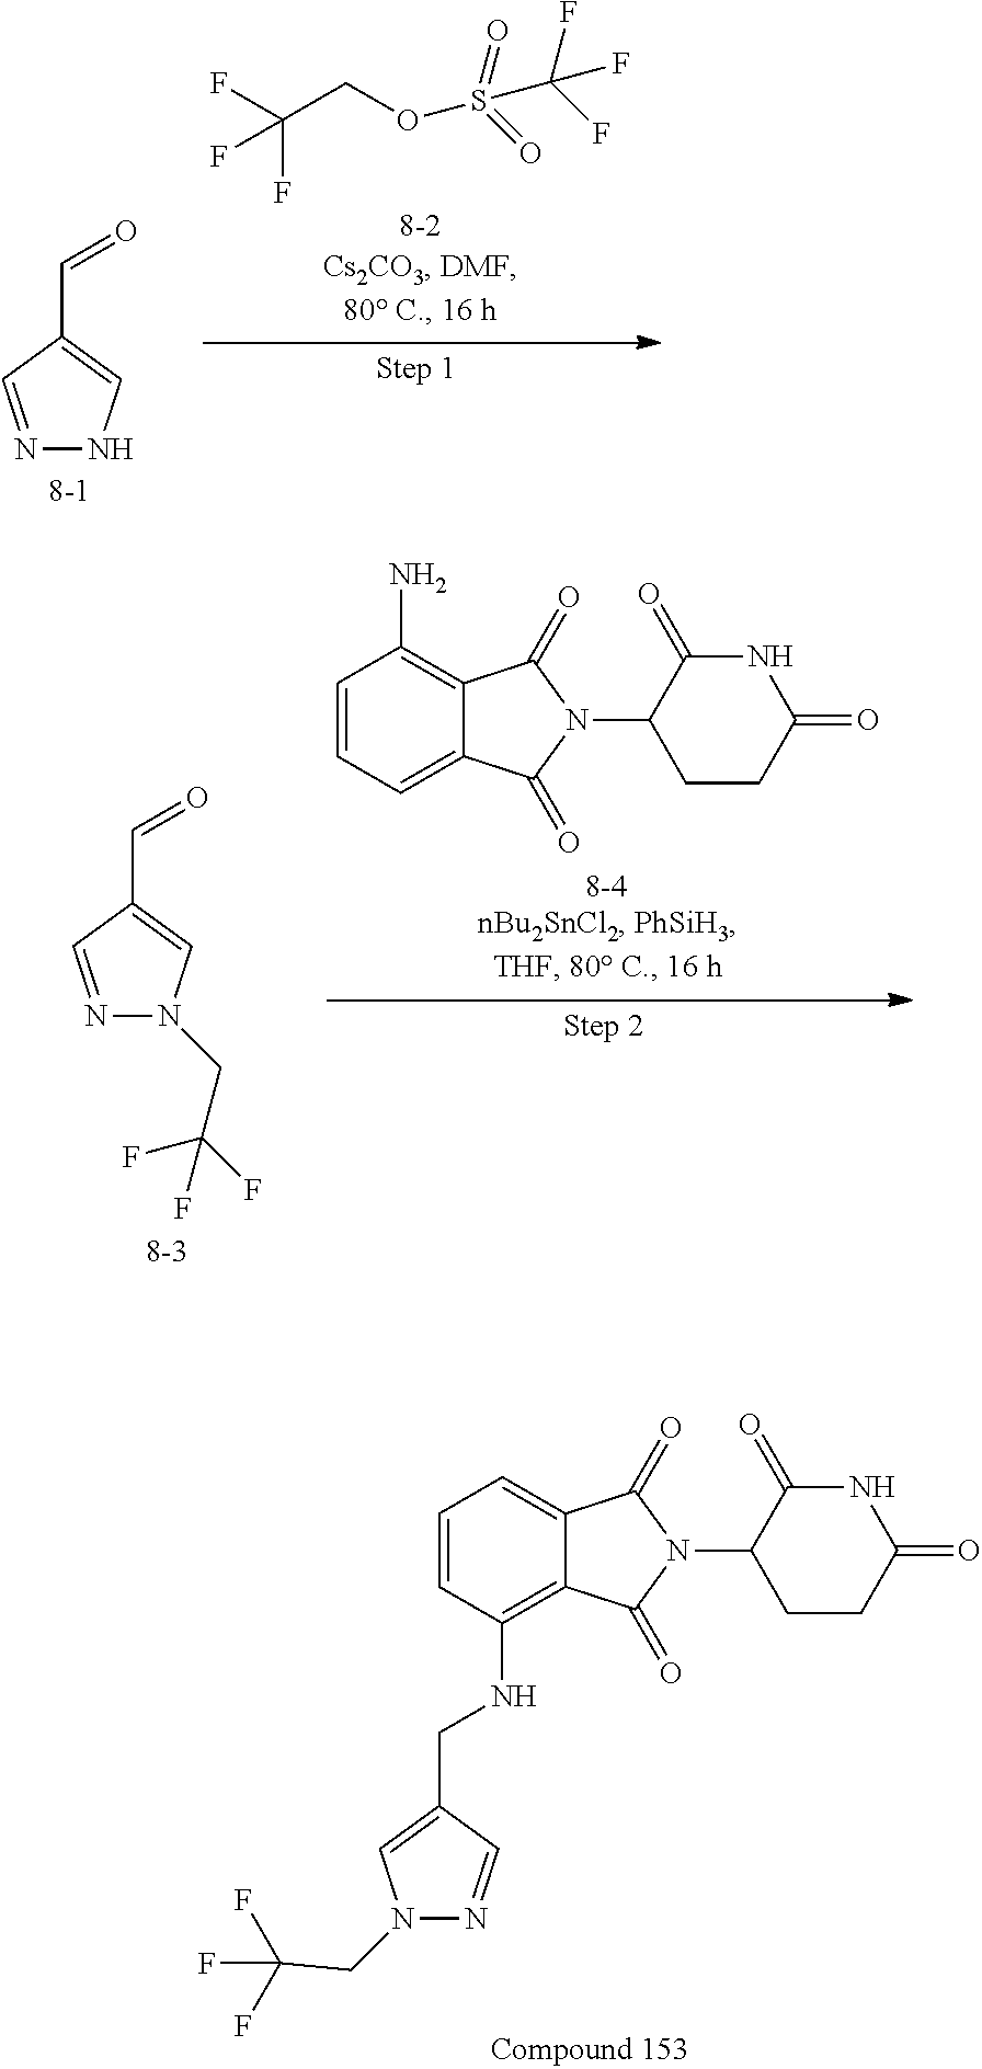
N1=CC(C=O)=CN1.FC(COS(C(F)(F)F)(=O)=O)(F)F.C1=CC=C2C(=C1N)C(=O)N(C1CCC(=O)NC1=O)C2=O.N1=CC(C=O)=CN1CC(F)(F)F.C1=CC(NCC2=CN(CC(F)(F)F)N=C2)=C2C(=C1)C(=O)N(C1CCC(=O)NC1=O)C2=O
